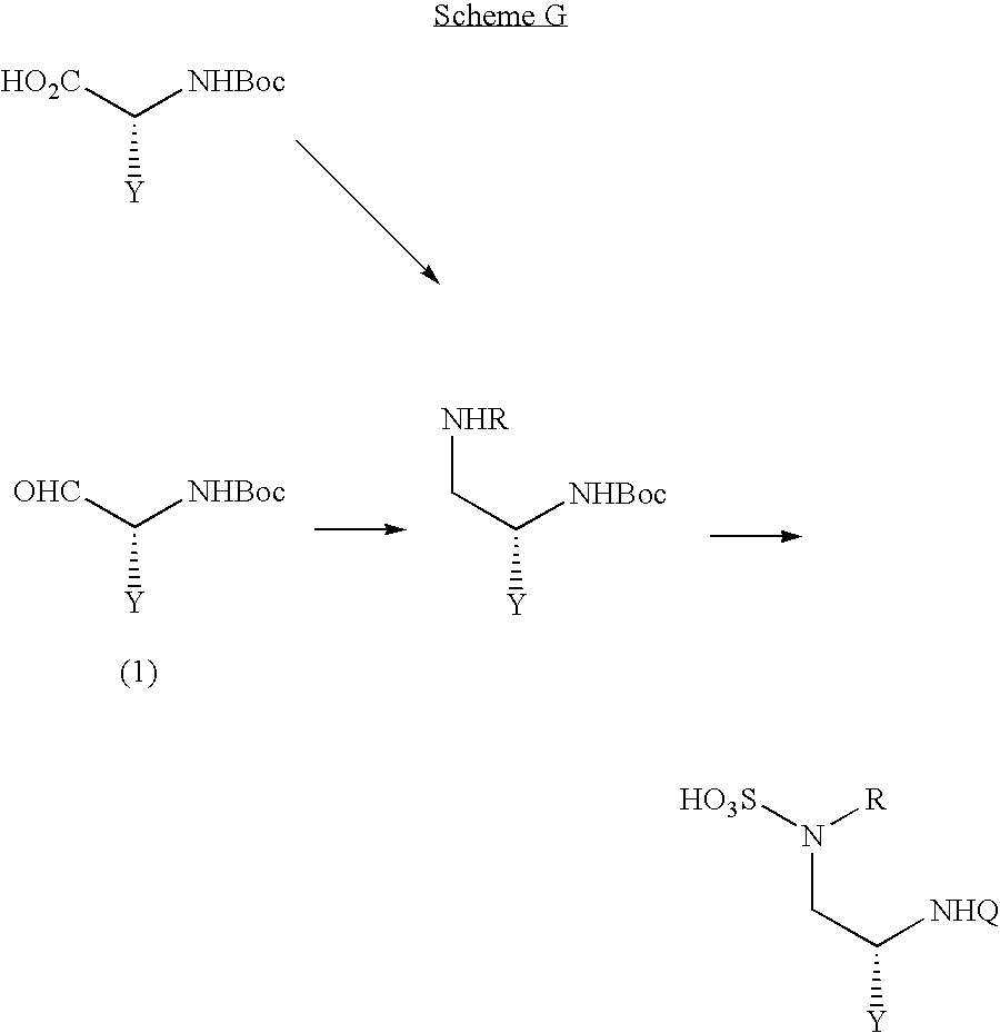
C(C([NHQ])[Y])N([R])[HO3S].[HO2C]C([NHBoc])[Y].[OHC]C([NHBoc])[Y].C(C([NHBoc])[Y])[NHR]
